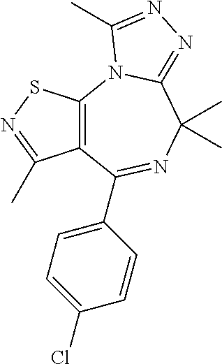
C12=C(N3C(=NN=C3C)C(C)(C)N=C1C1=CC=C(Cl)C=C1)SN=C2C
